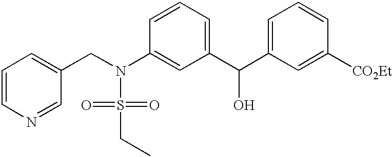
C1=CN=CC(CN(S(=O)(=O)CC)C2=CC(C(C3=CC=CC([CO2Et])=C3)O)=CC=C2)=C1
